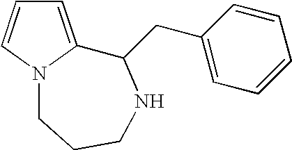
C1=C2N(C=C1)CCCNC2CC1=CC=CC=C1
